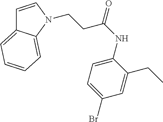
C1=CN(CCC(NC2=CC=C(Br)C=C2CC)=O)C2=CC=CC=C12
